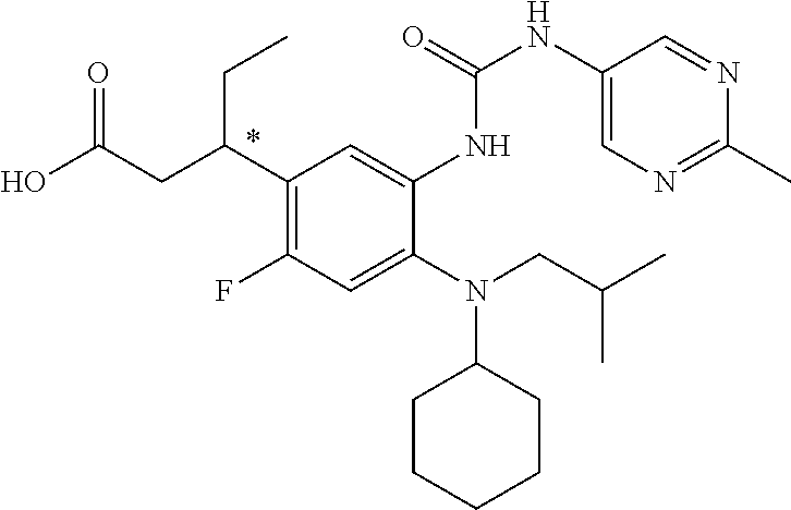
C1(C(CC(O)=O)CC)=C(F)C=C(N(CC(C)C)C2CCCCC2)C(NC(NC2=CN=C(C)N=C2)=O)=C1
